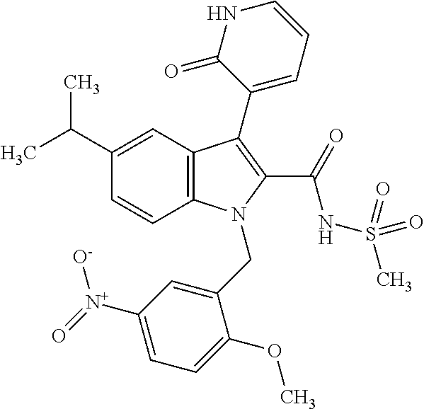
C12=C(C=C(C(C)C)C=C1)C(C1=CC=CNC1=O)=C(C(=O)NS(C)(=O)=O)N2CC1=CC([N+](=O)[O-])=CC=C1OC
